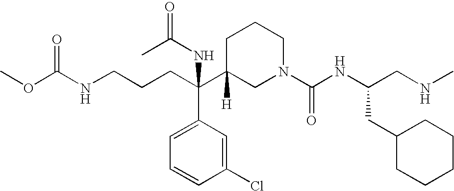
C(C(C1([H])CN(C(NC(CC2CCCCC2)CNC)=O)CCC1)(C1=CC=CC(Cl)=C1)NC(=O)C)CCNC(OC)=O
